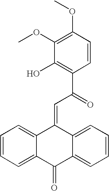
C1=CC=C2C(=C1)C(=CC(=O)C1=C(O)C(OC)=C(OC)C=C1)C1=CC=CC=C1C2=O
